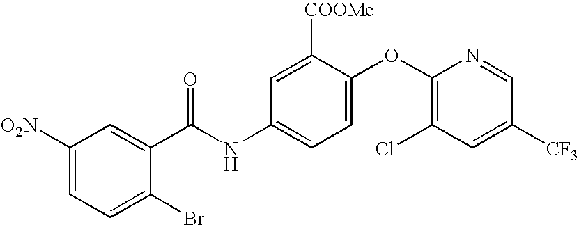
C1([O2N])=CC=C(Br)C(C(NC2=CC=C(OC3=C(Cl)C=C([CF3])C=N3)C([COOMe])=C2)=O)=C1
